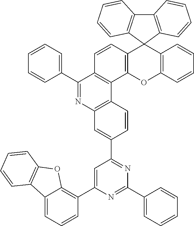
C12=C(C3(C4=C(O1)C1=C(C=C4)C(C4=CC=CC=C4)=NC4=C1C=CC(C1=NC(C5=CC=CC=C5)=NC(C5=C6C(=CC=C5)C5=C(O6)C=CC=C5)=C1)=C4)C1=C(C4=C3C=CC=C4)C=CC=C1)C=CC=C2
